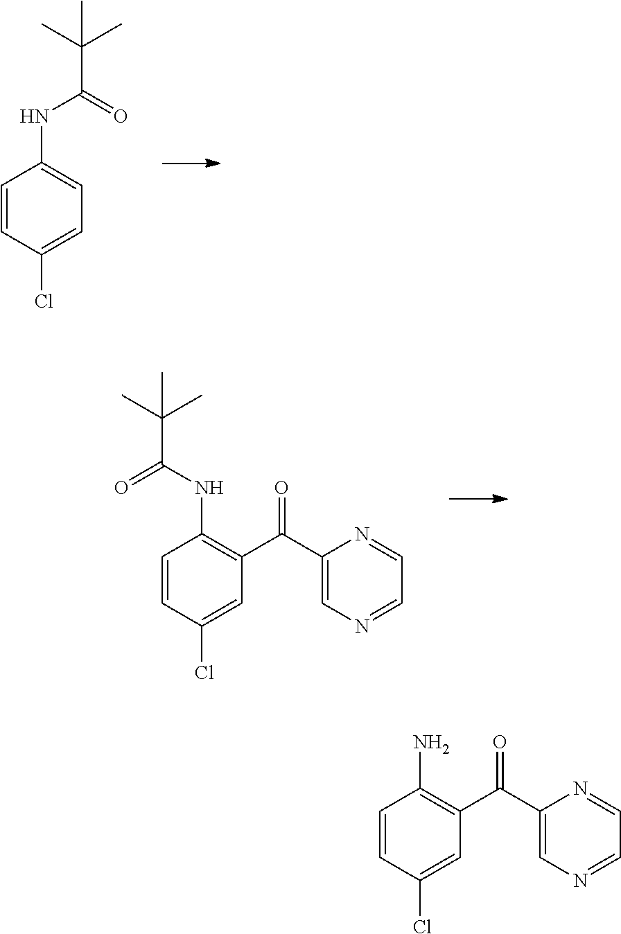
C1=CC(Cl)=CC=C1NC(C(C)(C)C)=O.C1=CC(Cl)=CC(C(C2=CN=CC=N2)=O)=C1NC(C(C)(C)C)=O.C1=CC(Cl)=CC(C(C2=CN=CC=N2)=O)=C1N
